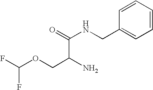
C1=CC=CC=C1CNC(=O)C(N)COC(F)F
